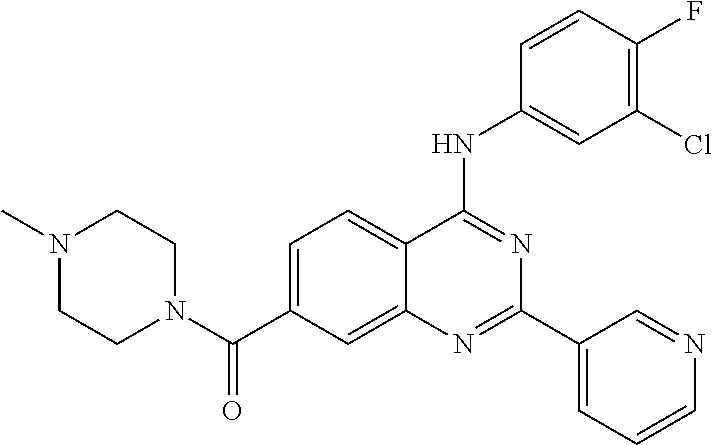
N(C1=NC(C2=CC=CN=C2)=NC2=CC(C(N3CCN(C)CC3)=O)=CC=C12)C1=CC(Cl)=C(F)C=C1
